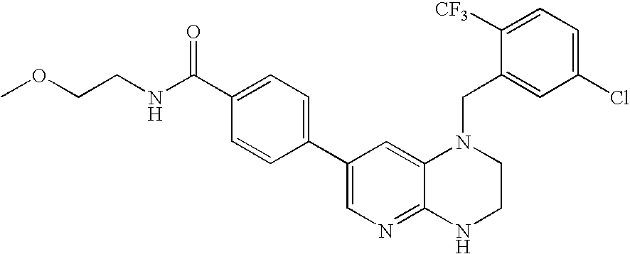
C1(C2=CN=C3C(=C2)N(CC2=CC(Cl)=CC=C2[CF3])CCN3)=CC=C(C(NCCOC)=O)C=C1
